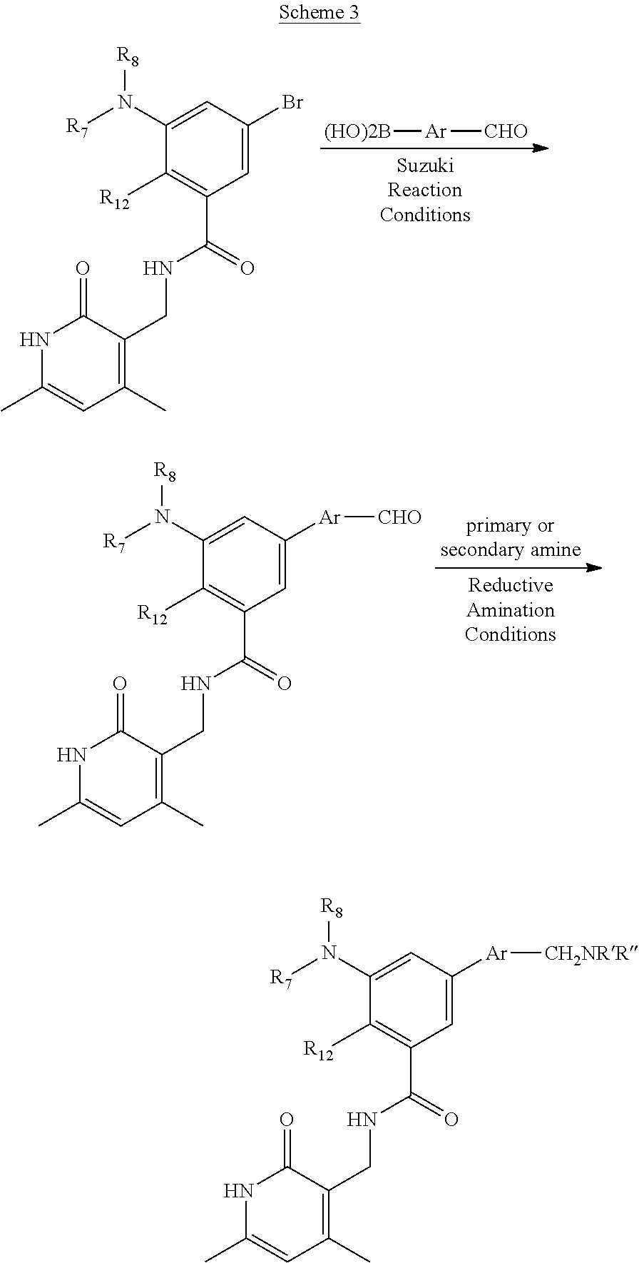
C1(N([R7])[R8])=CC(Br)=CC(C(=O)NCC2=C(C)C=C(C)NC2=O)=C1[R12].[Ar]([CHO])[(HO)2B].C1(N([R7])[R8])=CC([Ar][CHO])=CC(C(=O)NCC2=C(C)C=C(C)NC2=O)=C1[R12].C1(N([R7])[R8])=CC([Ar][CH2NRR])=CC(C(=O)NCC2=C(C)C=C(C)NC2=O)=C1[R12]
